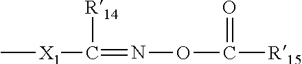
C[X1]C([R14])=NOC([R15])=O
